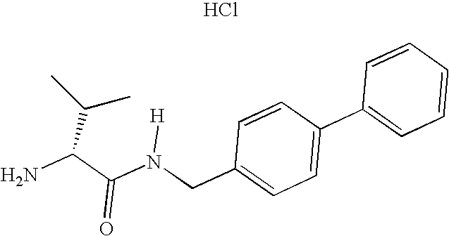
C1=CC(C2=CC=CC=C2)=CC=C1CN(C(C(N)C(C)C)=O)[H].Cl
